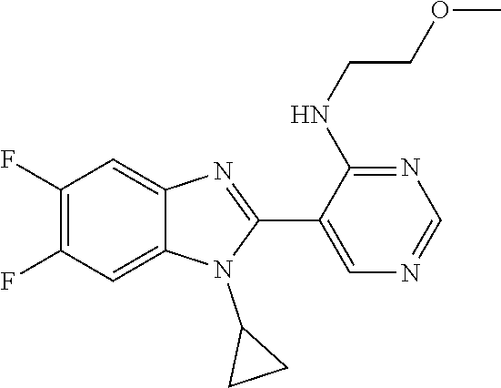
C1(F)=C(F)C=C2C(=C1)N=C(C1=CN=CN=C1NCCOC)N2C1CC1
